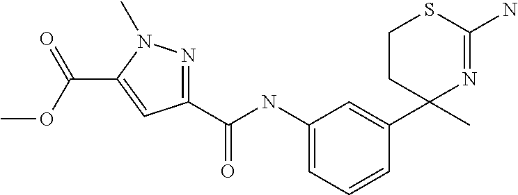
C1(NC(=O)C2=NN(C)C(C(=O)OC)=C2)=CC=CC(C2(C)N=C(N)SCC2)=C1
